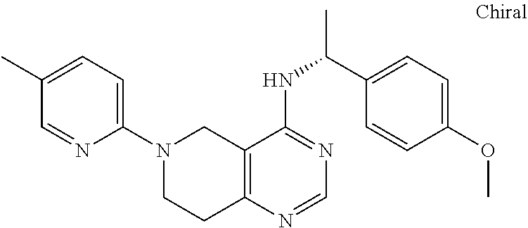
C1=C(C)C=NC(N2CCC3=C(C2)C(NC(C)C2=CC=C(OC)C=C2)=NC=N3)=C1
